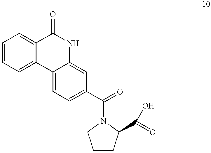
C1=CC=C2C(=C1)C(=O)NC1=CC(C(=O)N3CCCC3C(O)=O)=CC=C21
